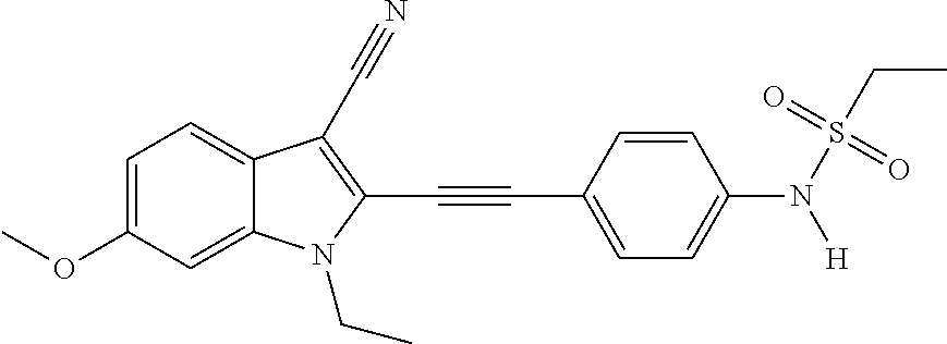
C12=CC=C(OC)C=C1N(CC)C(C#CC1=CC=C(N([H])S(=O)(=O)CC)C=C1)=C2C#N
